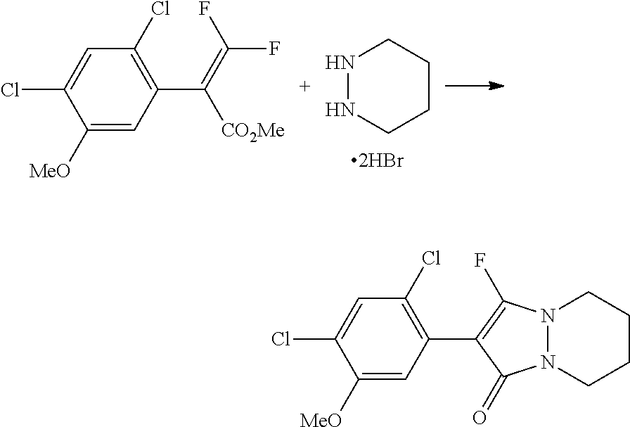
N1NCCCC1.C1([MeO])=CC(C(=C(F)F)[CO2Me])=C(Cl)C=C1Cl.C1([MeO])=CC(C2=C(F)N3N(C2=O)CCCC3)=C(Cl)C=C1Cl
